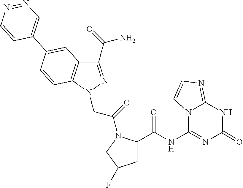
C1(NC(=O)C2CC(F)CN2C(CN2N=C(C(N)=O)C3=C2C=CC(C2=CN=NC=C2)=C3)=O)=NC(=O)NC2=NC=CN12
